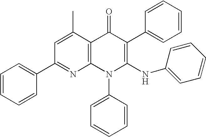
C1(C2=CC=CC=C2)=NC2=C(C(C)=C1)C(=O)C(C1=CC=CC=C1)=C(NC1=CC=CC=C1)N2C1=CC=CC=C1
